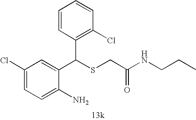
C1=C(N)C(C(SCC(=O)NCCC)C2=C(Cl)C=CC=C2)=CC(Cl)=C1
